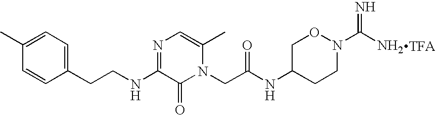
C1(CCNC2=NC=C(C)N(CC(NC3CCN(C(N)=N)OC3)=O)C2=O)=CC=C(C)C=C1
